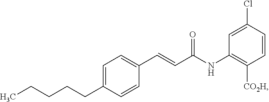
C1=C(CCCCC)C=CC(C=CC(NC2=C([CO2H])C=CC(Cl)=C2)=O)=C1
